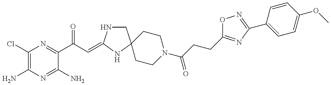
C1(Cl)=C(N)N=C(N)C(C(C=C2NCC3(N2)CCN(C(=O)CCC2=NC(C4=CC=C(OC)C=C4)=NO2)CC3)=O)=N1
